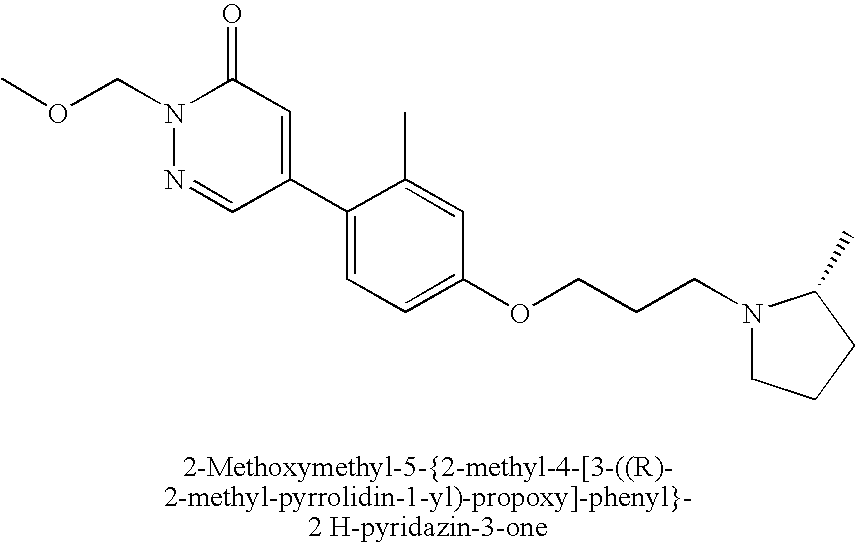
N1(COC)N=CC(C2=CC=C(OCCCN3CCCC3C)C=C2C)=CC1=O
